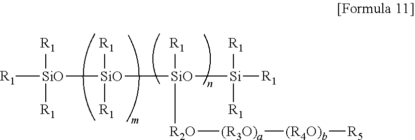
[R1][SiO]([R1])([R1])[SiO]([R1])([R1])[SiO]([R1])([R2O][(R3O)a][(R4O)b][R5])[Si]([R1])([R1])[R1]
